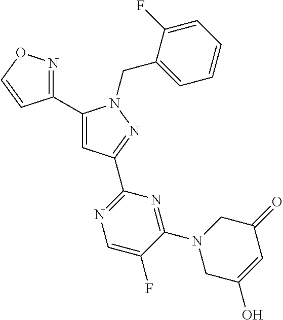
C1(C2=NOC=C2)=CC(C2=NC=C(F)C(N3CC(O)=CC(=O)C3)=N2)=NN1CC1=CC=CC=C1F
